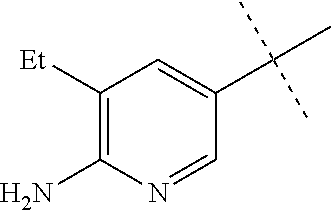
C1([Et])=C(N)N=CC(C(C)(C)C)=C1
